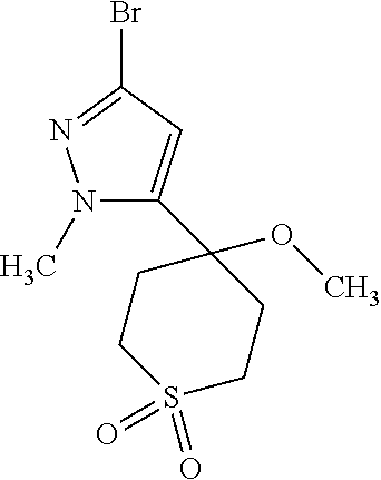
N1(C)N=C(Br)C=C1C1(OC)CCS(=O)(=O)CC1
